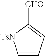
C1=CC=C([CHO])[TsN]1
